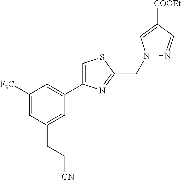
N1(CC2=NC(C3=CC([F3C])=CC(CC[CN])=C3)=CS2)N=CC([COOEt])=C1
